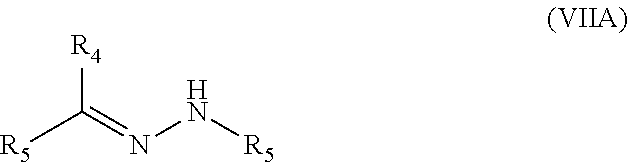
[R4]C([R5])=NN[R5]
